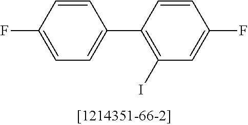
C1(C2=C(I)C=C(F)C=C2)=CC=C(F)C=C1
